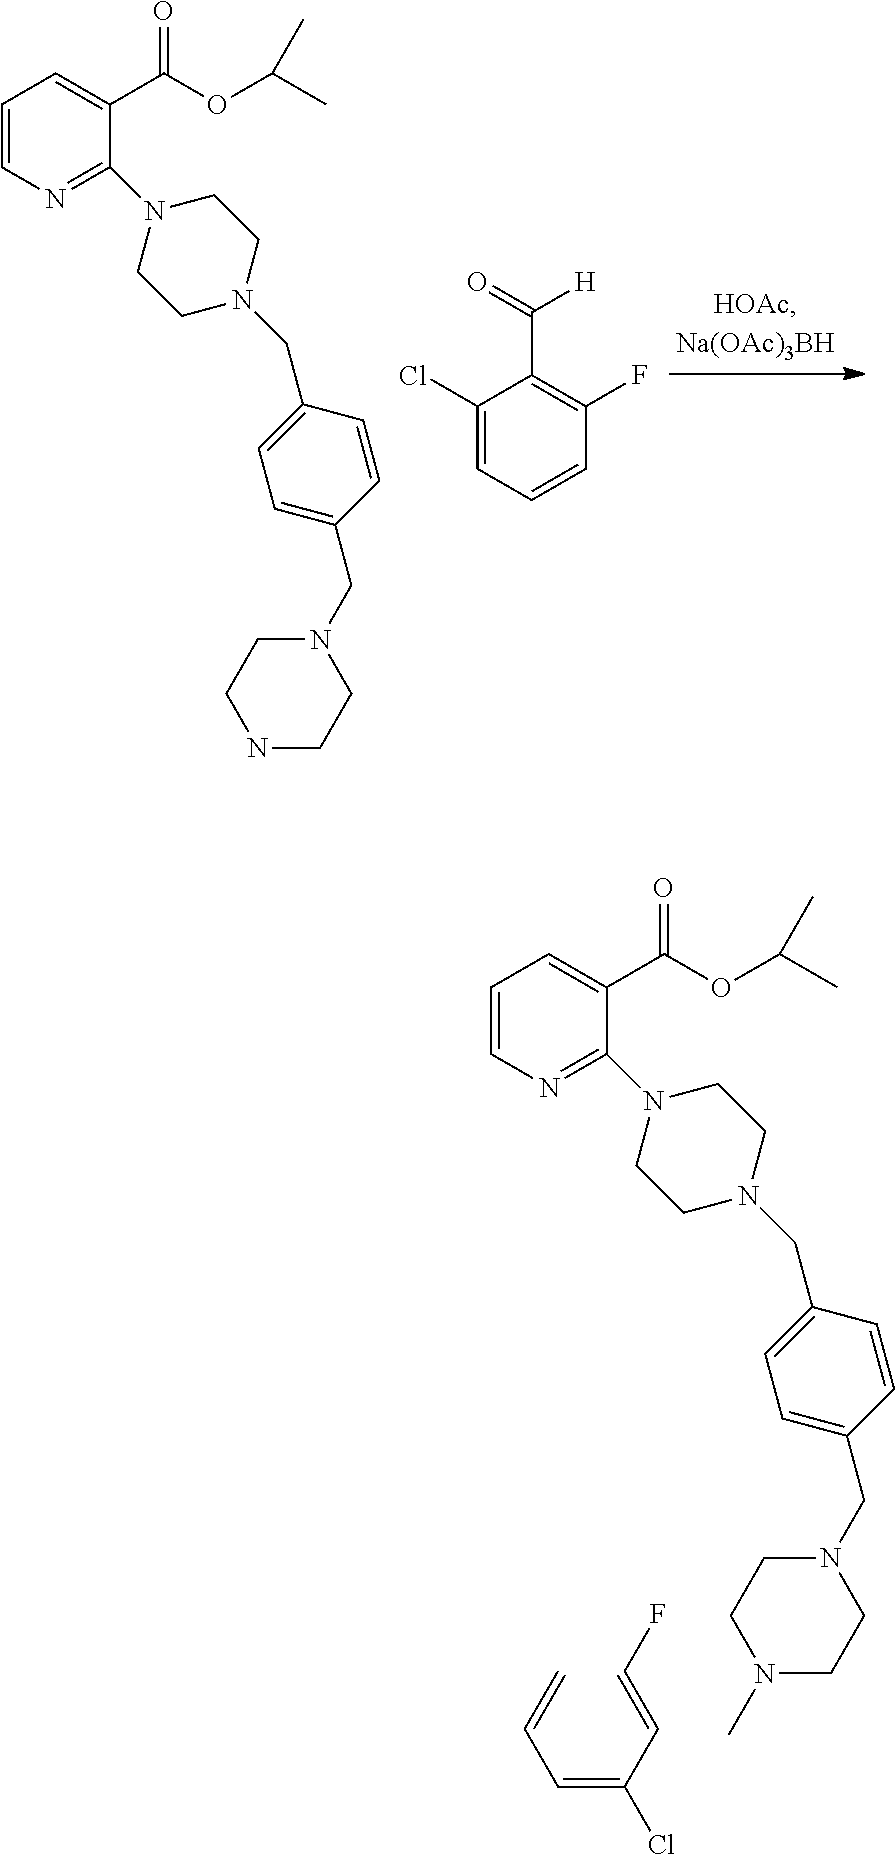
C1=CN=C(N2CCN(CC3=CC=C(CN4CCN(C)CC4)C=C3)CC2)C(C(OC(C)C)=O)=C1.C(=CF)C(=CC=C)Cl.C1=CN=C(N2CCN(CC3=CC=C(CN4CCNCC4)C=C3)CC2)C(C(OC(C)C)=O)=C1.C1(Cl)=CC=CC(F)=C1C(=O)[H]
